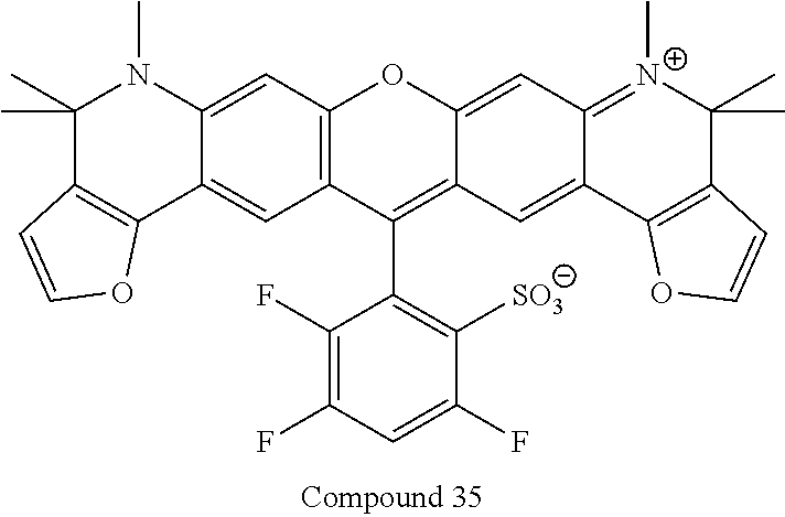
C1(F)=C(F)C=C(F)C([SO3])=C1C1=C2C(=CC3=[N+](C)C(C)(C)C4=C(C3=C2)OC=C4)OC2=C1C=C1C(=C2)N(C)C(C)(C)C2=C1OC=C2
